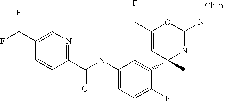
C1=C(C(F)F)C=C(C)C(C(NC2=CC=C(F)C(C3(C)N=C(N)OC(CF)=C3)=C2)=O)=N1
